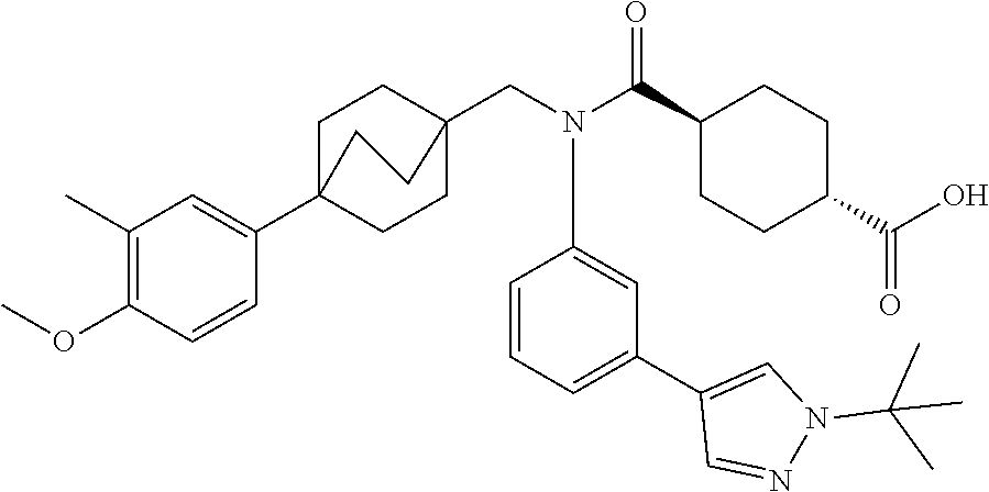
C1(C(N(CC23CCC(C4=CC(C)=C(OC)C=C4)(CC2)CC3)C2=CC(C3=CN(C(C)(C)C)N=C3)=CC=C2)=O)CCC(C(O)=O)CC1
